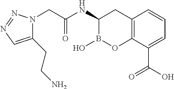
C12=C(C(C(O)=O)=CC=C1)OB(O)C(NC(CN1C(CCN)=CN=N1)=O)C2
